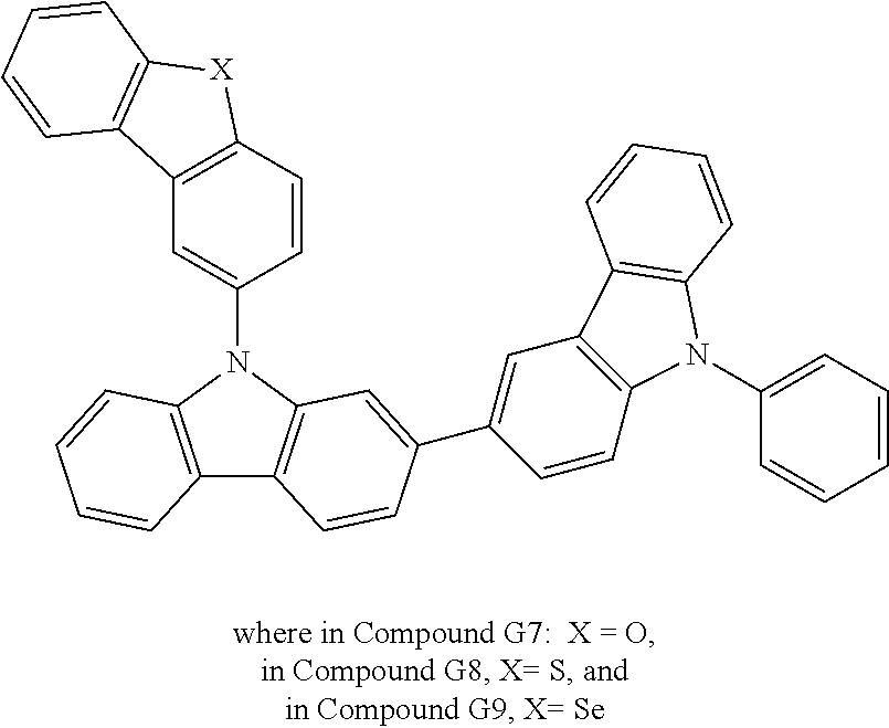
C12=C(N(C3=CC4=C(C=C3)[X]C3=C4C=CC=C3)C3=C1C=CC(C1=CC4=C(C=C1)N(C1=CC=CC=C1)C1=C4C=CC=C1)=C3)C=CC=C2
